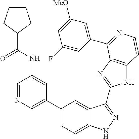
C1=C(C2=CC=C3C(=C2)C(C2=NC4=C(N2)C=CN=C4C2=CC([MeO])=CC(F)=C2)=NN3)C=C(NC(C2CCCC2)=O)C=N1
